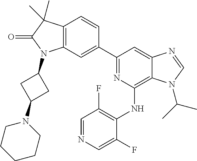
C12=C(C=C(C3=NC(NC4=C(F)C=NC=C4F)=C4C(=C3)N=CN4C(C)C)C=C1)N(C1CC(N3CCCCC3)C1)C(=O)C2(C)C
